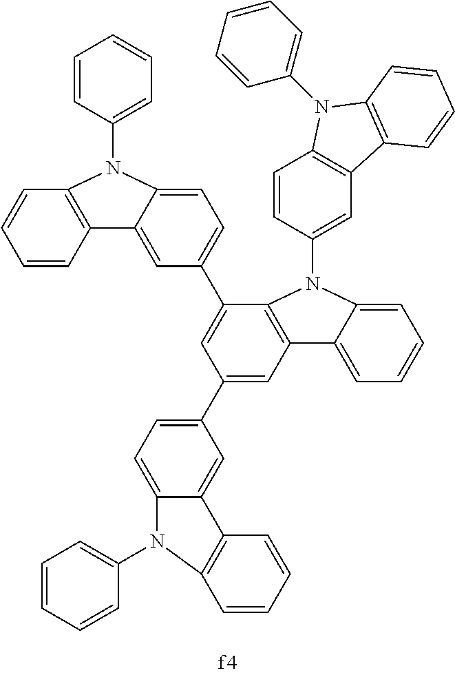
C1=CC2=C(C=C1)N(C1=CC=CC=C1)C1=CC=C(C3=CC(C4=CC=C5C(=C4)C4=C(C=CC=C4)N5C4=CC=CC=C4)=CC4=C3N(C3=CC5=C(C=C3)N(C3=CC=CC=C3)C3=C5C=CC=C3)C3=CC=CC=C43)C=C21
